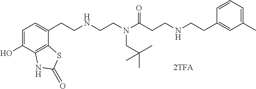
C1=C(O)C2=C(C(CCNCCN(C(CCNCCC3=CC(C)=CC=C3)=O)CC(C)(C)C)=C1)SC(=O)N2
